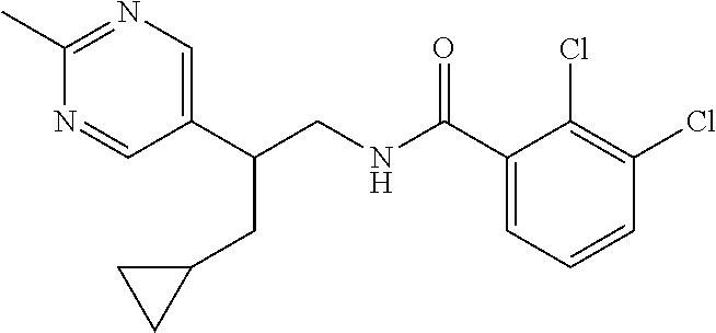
C1(C)=NC=C(C(CNC(C2=CC=CC(Cl)=C2Cl)=O)CC2CC2)C=N1
